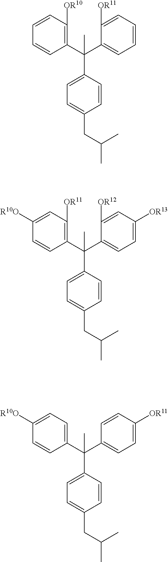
C1(C(C2=CC=C([OR13])C=C2[OR12])(C2=CC=C(CC(C)C)C=C2)C)=C([OR11])C=C([R10O])C=C1.C1(C(C2=CC=CC=C2[OR11])(C2=CC=C(CC(C)C)C=C2)C)=C([OR10])C=CC=C1.C1(C(C2=CC=C([OR11])C=C2)(C2=CC=C(CC(C)C)C=C2)C)=CC=C([R10O])C=C1
